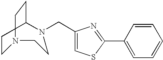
C1CN(CC2=CSC(C3=CC=CC=C3)=N2)CCN(CC)C1
